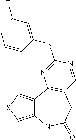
C12=CSC=C1C1=C(CC(=O)N2)C=NC(NC2=CC(F)=CC=C2)=N1
